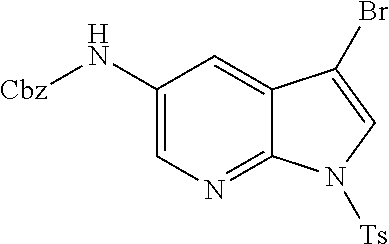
C1(N[Cbz])=CN=C2C(=C1)C(Br)=CN2[Ts]
